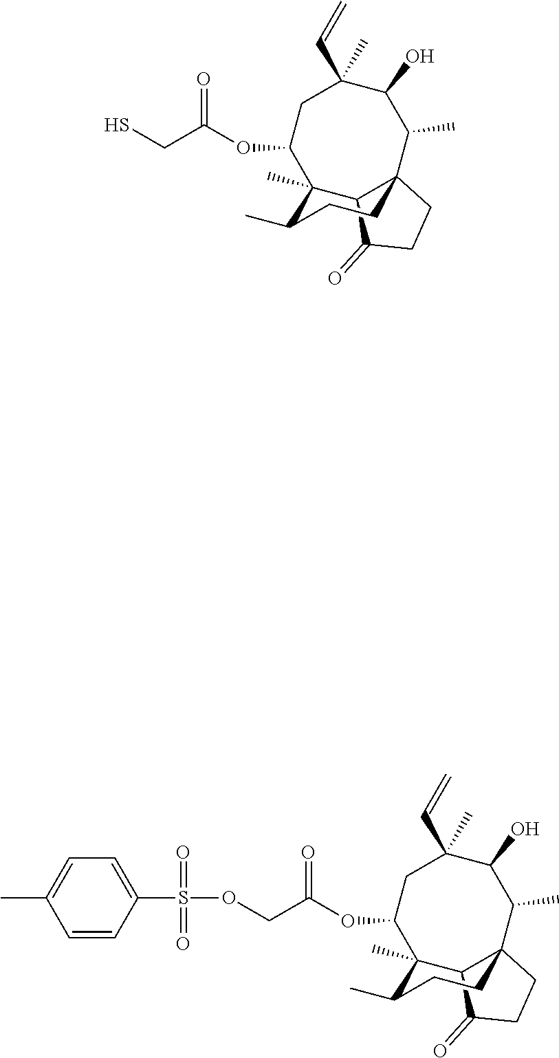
SCC(OC1C2(C)C3C(C(C)C(O)C(C=C)(C)C1)(CCC3=O)CCC2C)=O.O(CC(OC1C2(C)C3C(C(C)C(O)C(C=C)(C)C1)(CCC3=O)CCC2C)=O)S(C1=CC=C(C)C=C1)(=O)=O
